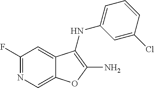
C1(Cl)=CC(NC2=C(N)OC3=CN=C(F)C=C32)=CC=C1
